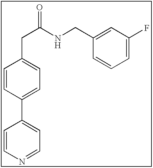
C1=CN=CC=C1C1=CC=C(CC(NCC2=CC(F)=CC=C2)=O)C=C1
